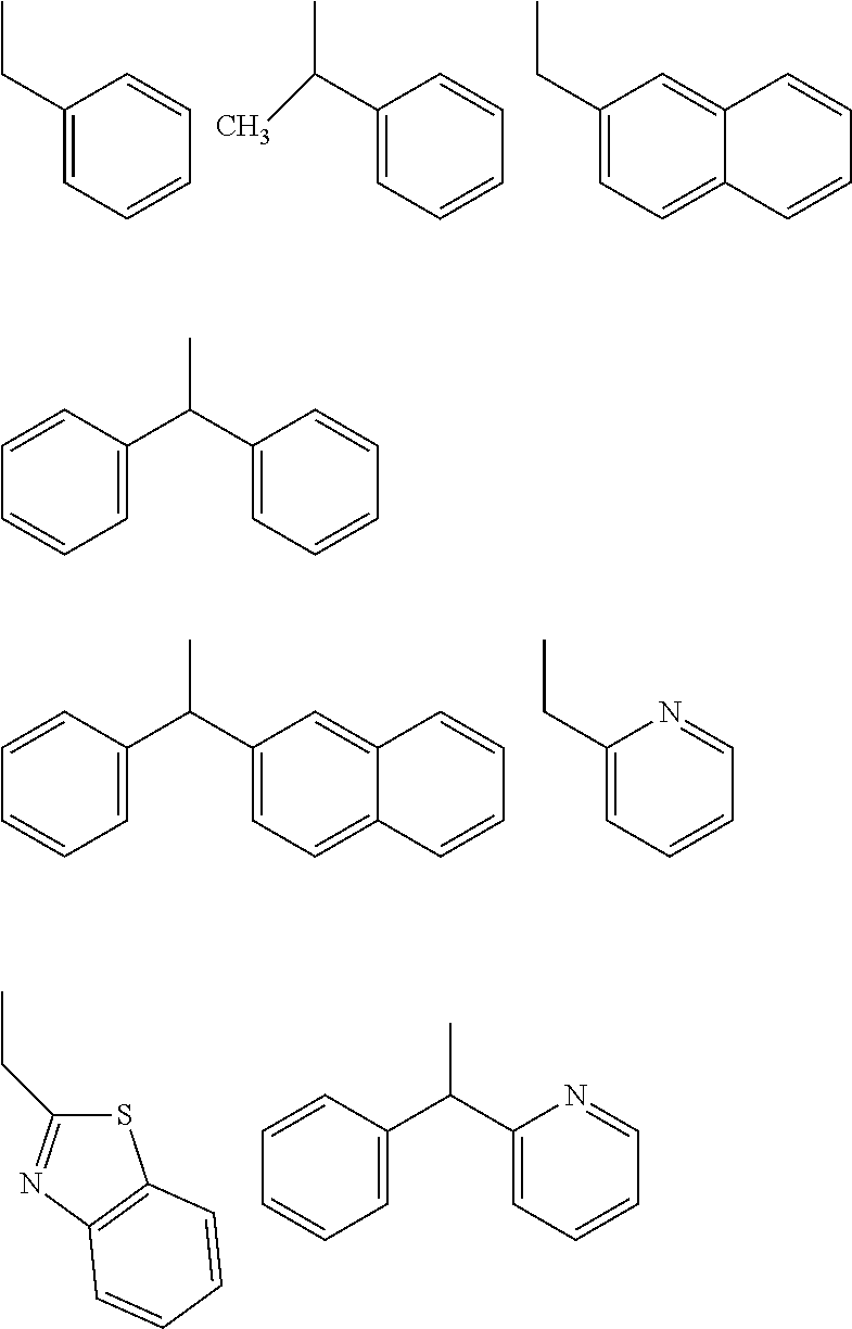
C1(CC)=CC=CC=C1.C1(C(C)C)=CC=CC=C1.C12=CC(CC)=CC=C1C=CC=C2.C1(C(C)C2=CC=CC=C2)=CC=C2C(=C1)C=CC=C2.C1(CC)=CC=CC=N1.S1C(CC)=NC2=C1C=CC=C2.C1(C(C)C2=CC=CC=C2)=CC=CC=N1.C1(C(C)C2=CC=CC=C2)=CC=CC=C1
